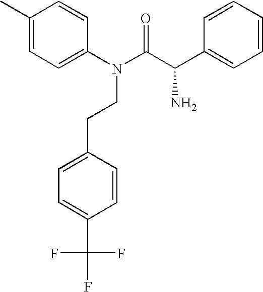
C1(C)=CC=C(N(C(C(C2=CC=CC=C2)N)=O)CCC2=CC=C(C(F)(F)F)C=C2)C=C1
